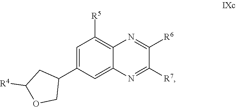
C1=C(C2CC([R4])OC2)C=C2C(=C1[R5])N=C([R6])C([R7])=N2
